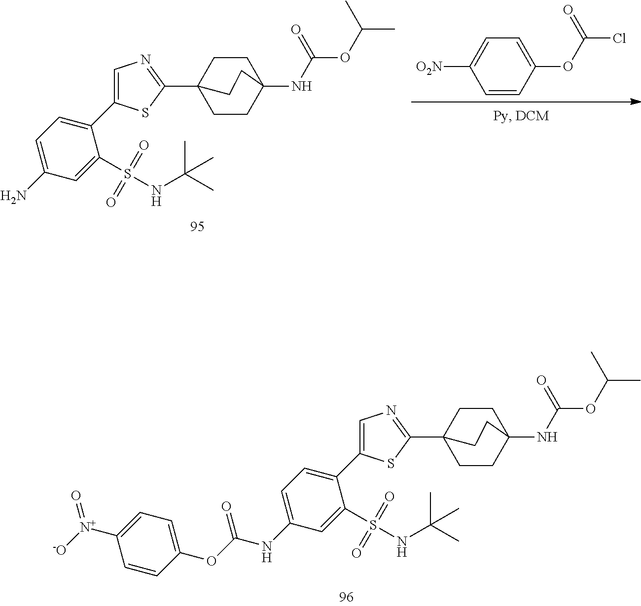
NC1=CC=C(C2=CN=C(C34CCC(NC(OC(C)C)=O)(CC3)CC4)S2)C(S(NC(C)(C)C)(=O)=O)=C1.C1=C(OC(Cl)=O)C=CC([O2N])=C1.C1([N+]([-O])=O)=CC=C(OC(NC2=CC=C(C3=CN=C(C45CCC(NC(OC(C)C)=O)(CC4)CC5)S3)C(S(NC(C)(C)C)(=O)=O)=C2)=O)C=C1
